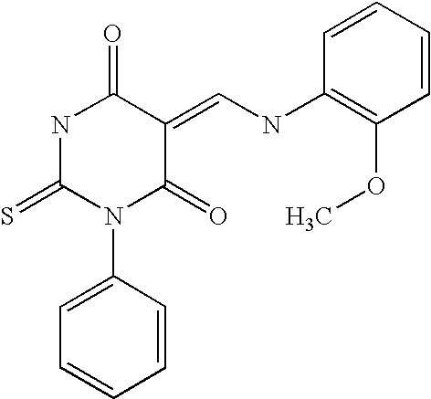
N(C=C1C(=O)NC(=S)N(C2=CC=CC=C2)C1=O)C1=C(OC)C=CC=C1
